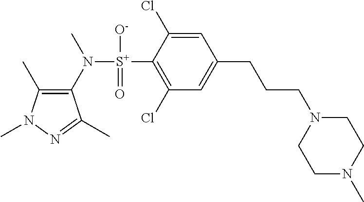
C1(C)=C(N([S+](C2=C(Cl)C=C(CCCN3CCN(C)CC3)C=C2Cl)([O-])=O)C)C(C)=NN1C
